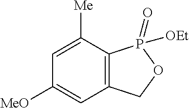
C1=C([Me])C2=C(C=C1[MeO])COP2(=O)[OEt]
